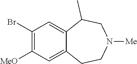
C1(Br)=C([MeO])C=C2C(=C1)C(C)CN([Me])CC2
